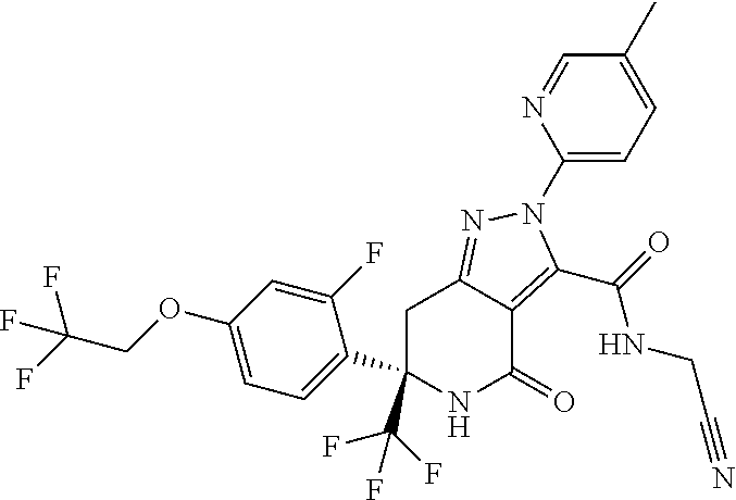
C1C(C(F)(F)F)(C2=CC=C(OCC(F)(F)F)C=C2F)NC(=O)C2=C(C(=O)NCC#N)N(C3=CC=C(C)C=N3)N=C12
